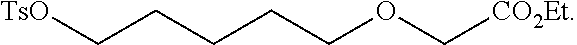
[TsO]CCCCCOC[CO2Et]
